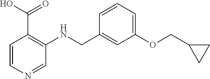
C1(CNC2=C(C(O)=O)C=CN=C2)=CC(OCC2CC2)=CC=C1
